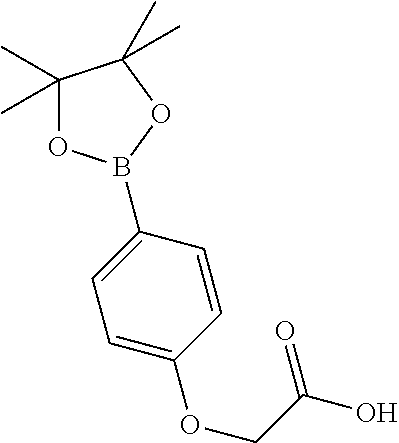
O1C(C)(C)C(C)(C)OB1C1=CC=C(OCC(O)=O)C=C1
